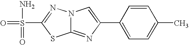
N12C(=NC(C3=CC=C(C)C=C3)=C1)SC(S(=O)(N)=O)=N2
